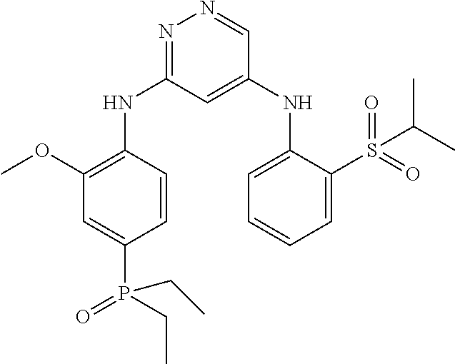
N1=C(NC2=C(OC)C=C(P(CC)(=O)CC)C=C2)C=C(NC2=CC=CC=C2S(=O)(=O)C(C)C)C=N1
